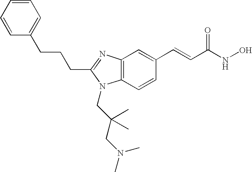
C(C1=NC2=C(C=CC(C=CC(NO)=O)=C2)N1CC(CN(C)C)(C)C)CCC1=CC=CC=C1
